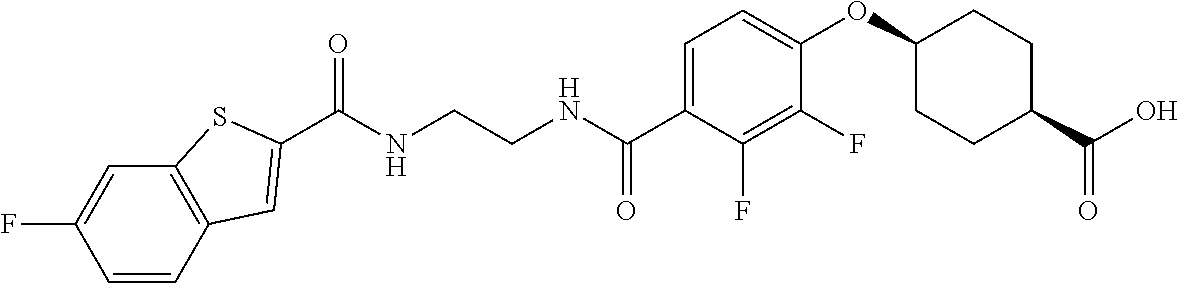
C(NCCNC(C1=CC=C(OC2CCC(C(O)=O)CC2)C(F)=C1F)=O)(=O)C1=CC2=C(C=C(F)C=C2)S1
